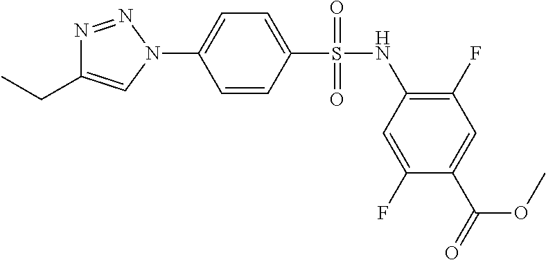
N1=NN(C2=CC=C(S(=O)(=O)NC3=C(F)C=C(C(=O)OC)C(F)=C3)C=C2)C=C1CC
